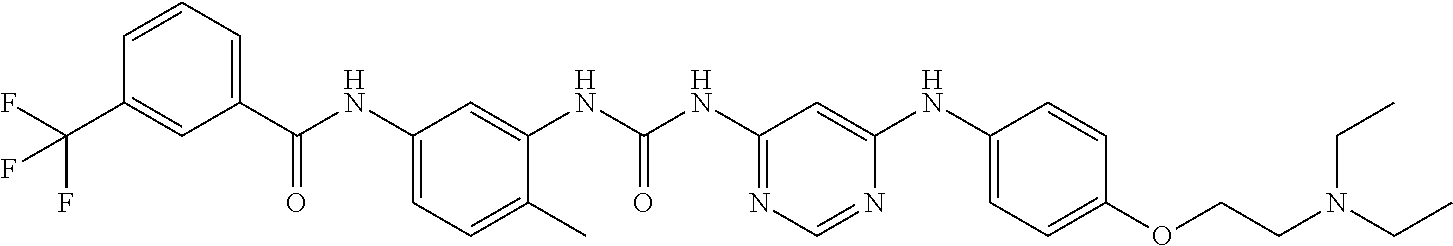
C1(C(=O)NC2=CC=C(C)C(NC(=O)NC3=NC=NC(NC4=CC=C(OCCN(CC)CC)C=C4)=C3)=C2)=CC=CC(C(F)(F)F)=C1
